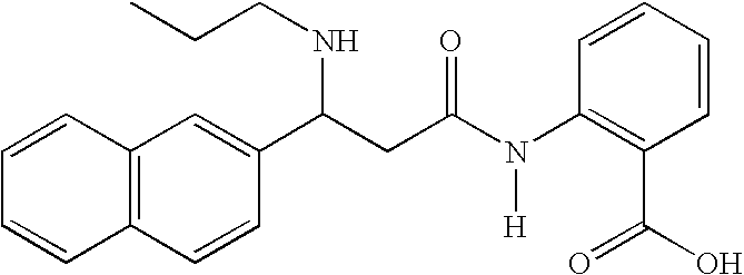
C1=CC(N(C(CC(C2=CC3=C(C=C2)C=CC=C3)NCCC)=O)[H])=C(C(O)=O)C=C1
